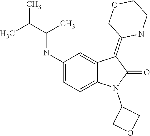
N1(C2COC2)C(=O)C(=C2COCCN2)C2=CC(NC(C(C)C)C)=CC=C12
